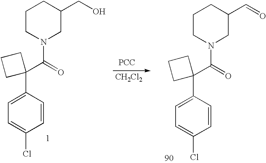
C1=C(C2(C(N3CC(CO)CCC3)=O)CCC2)C=CC(Cl)=C1.[PCC].[CH2Cl2].C1=C(C2(C(N3CC(C=O)CCC3)=O)CCC2)C=CC(Cl)=C1
